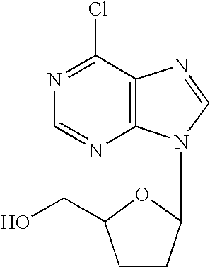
N1=C(Cl)C2=C(N=C1)N(C1CCC(CO)O1)C=N2
